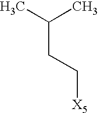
C(CC[X5])(C)C
